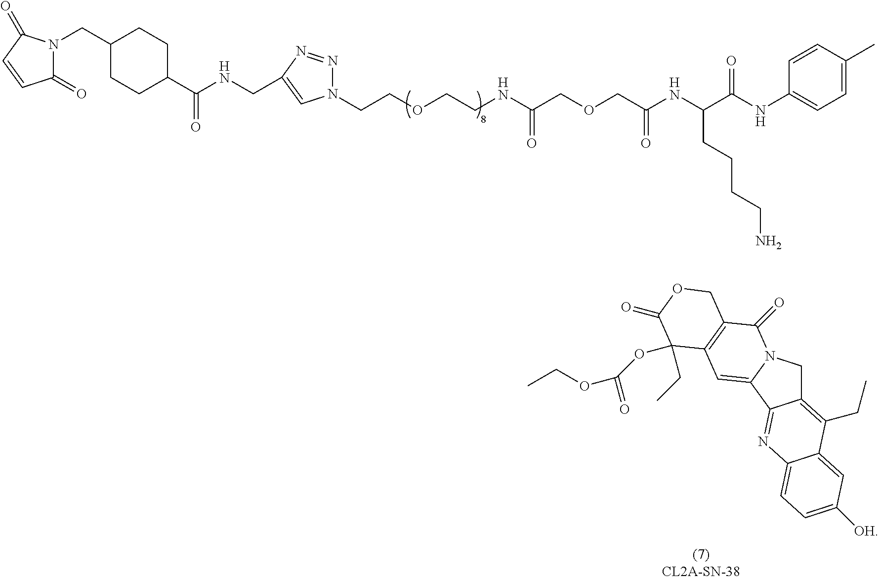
N1=NC(CNC(=O)C2CCC(CN3C(=O)C=CC3=O)CC2)=CN1CCOCCNC(COCC(NC(C(NC1=CC=C(C)C=C1)=O)CCCCN)=O)=O.C(=O)(OC1(CC)C2=C(C(=O)N3CC4=C(CC)C5=CC([OH])=CC=C5N=C4C3=C2)COC1=O)OCC
